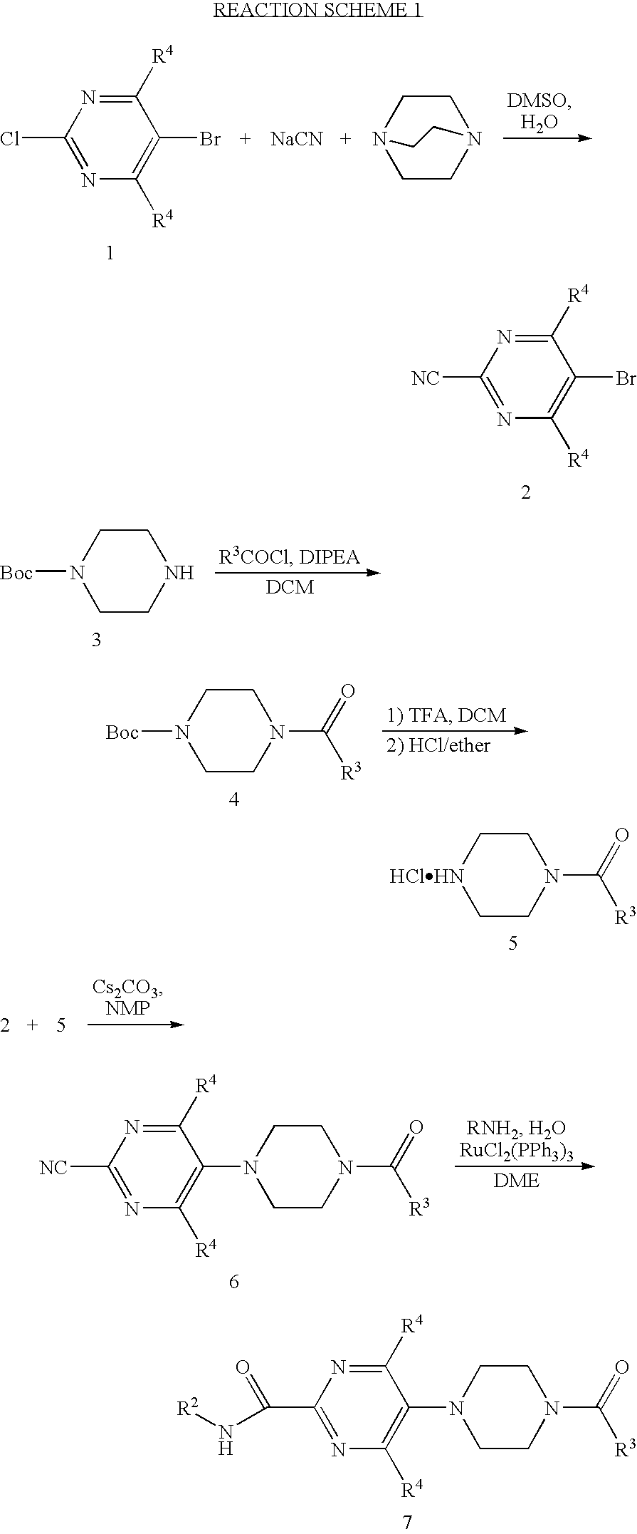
C1([R4])=C(Br)C([R4])=NC([NC])=N1.C1([R4])=C(Br)C([R4])=NC(Cl)=N1.C1N2CCN(C1)CC2.[NaCN].C1NCCN([Boc])C1.C1N(C([R3])=O)CCN([Boc])C1.C1N(C([R3])=O)CC[HClHN]C1.C1N(C([R3])=O)CCN(C2=C([R4])N=C([NC])N=C2[R4])C1.C1N(C([R3])=O)CCN(C2=C([R4])N=C(C(N[R2])=O)N=C2[R4])C1
